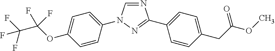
C1=CC(N2C=NC(C3=CC=C(CC(OC)=O)C=C3)=N2)=CC=C1OC(C(F)(F)F)(F)F
